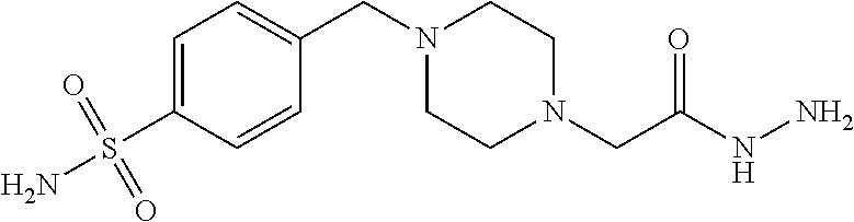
C1=C(S(N)(=O)=O)C=CC(CN2CCN(CC(NN)=O)CC2)=C1
